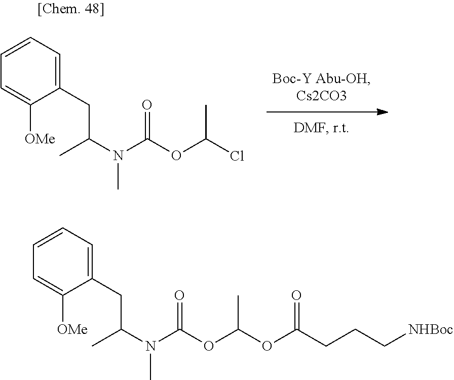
C1=C([OMe])C(CC(C)N(C)C(OC(Cl)C)=O)=CC=C1.C1=C([OMe])C(CC(C)N(C)C(OC(OC(CCC[NHBoc])=O)C)=O)=CC=C1
